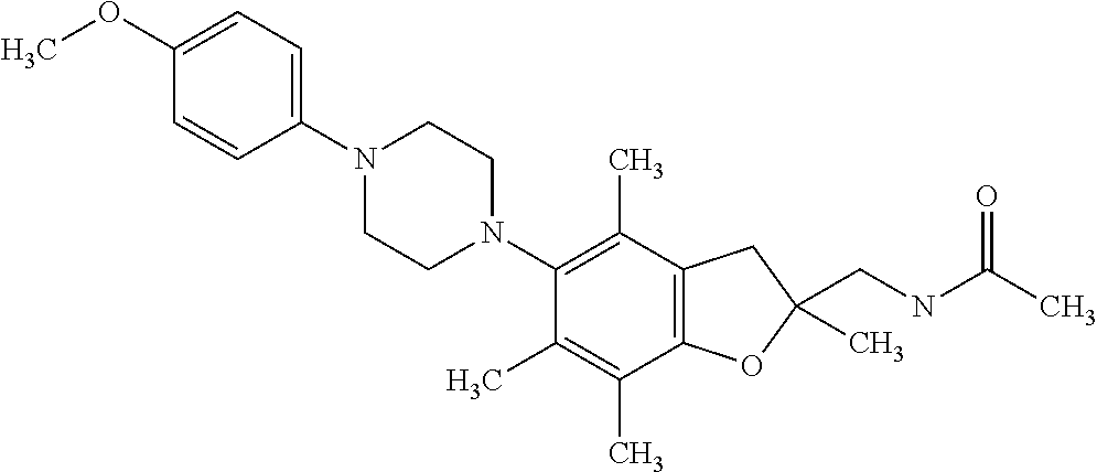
C1(OC)=CC=C(N2CCN(C3=C(C)C4=C(C(C)=C3C)OC(CNC(C)=O)(C)C4)CC2)C=C1
